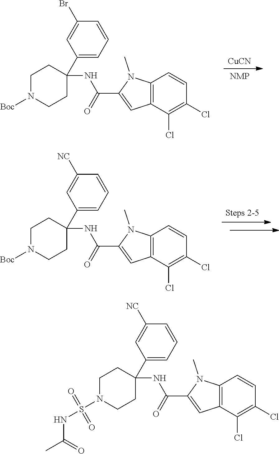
[CuCN].[NMP].C12=C(C(Cl)=C(Cl)C=C1)C=C(C(=O)NC1(C3=CC=CC(Br)=C3)CCN([Boc])CC1)N2C.[Steps 2-5].C12=C(C(Cl)=C(Cl)C=C1)C=C(C(=O)NC1(C3=CC=CC([NC])=C3)CCN([Boc])CC1)N2C.C12=C(C(Cl)=C(Cl)C=C1)C=C(C(=O)NC1(C3=CC=CC([NC])=C3)CCN(S(NC(=O)C)(=O)=O)CC1)N2C
